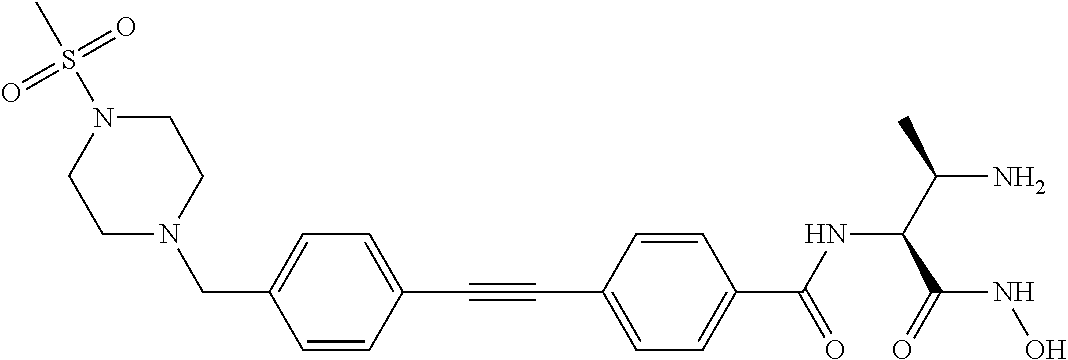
C(C1=CC=C(C(NC(C(N)C)C(NO)=O)=O)C=C1)#CC1=CC=C(CN2CCN(S(C)(=O)=O)CC2)C=C1
